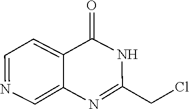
C1(CCl)=NC2=CN=CC=C2C(=O)N1
